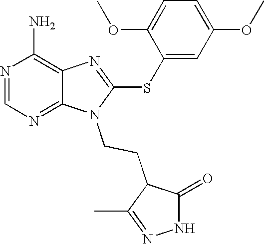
N1=CN=C2C(=C1N)N=C(SC1=CC(OC)=CC=C1OC)N2CCC1C(C)=NNC1=O
